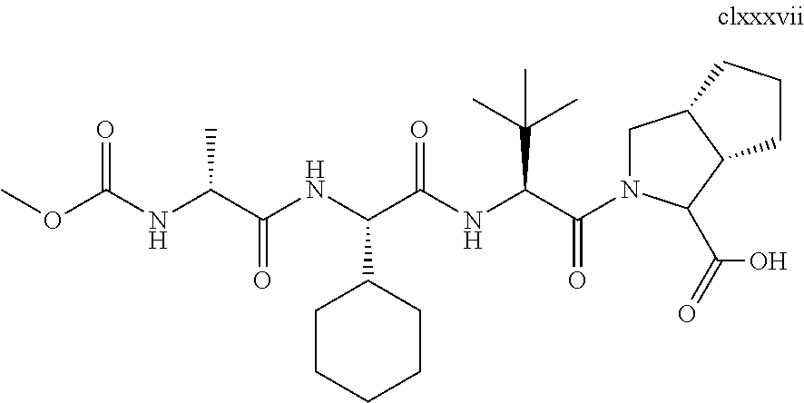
C(C(NC(C(=O)N1CC2C(C1C(=O)O)CCC2)C(C)(C)C)=O)(C1CCCCC1)NC(C(NC(OC)=O)C)=O
